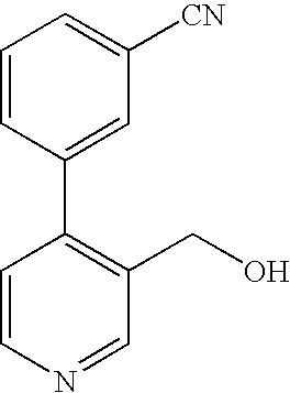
C1=CN=CC(CO)=C1C1=CC([CN])=CC=C1
